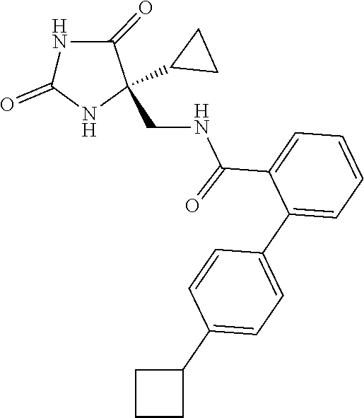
C1(=O)NC(CNC(C2=CC=CC=C2C2=CC=C(C3CCC3)C=C2)=O)(C2CC2)C(=O)N1
